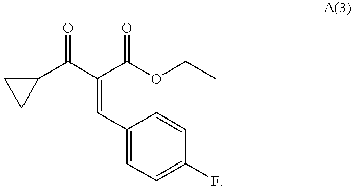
C(=CC1=CC=C(F)C=C1)(C(OCC)=O)C(C1CC1)=O
